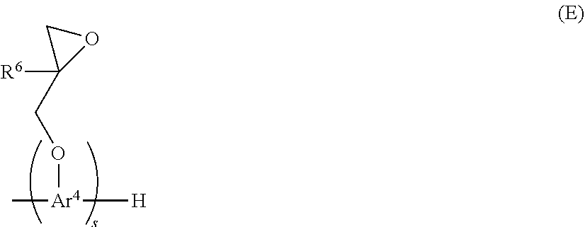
C[Ar4]([H])OCC1([R6])OC1
